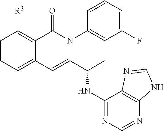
C1=CC=C2C(=C1[R3])C(=O)N(C1=CC(F)=CC=C1)C(C(C)NC1=NC=NC3=C1N=CN3)=C2
